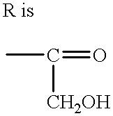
CC(=O)[CH2OH]
